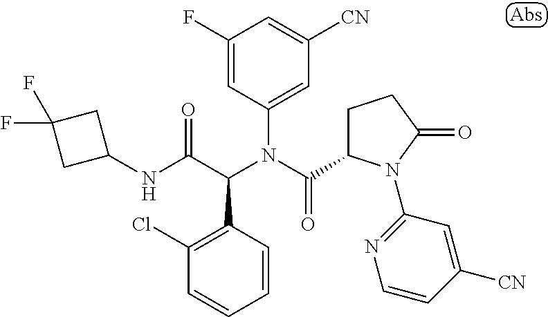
C1(F)=CC(N(C(=O)C2CCC(=O)N2C2=NC=CC([CN])=C2)C(C(NC2CC(F)(F)C2)=O)C2=C(Cl)C=CC=C2)=CC([CN])=C1
